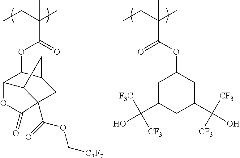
C(C(C)(C(OC1C2C3CC1CC3(C(=O)OC[C3F7])C(=O)O2)=O)C)C.C(C(C)(C(=O)OC1CC(C(O)([F3C])[CF3])CC(C(O)([CF3])[CF3])C1)C)C
